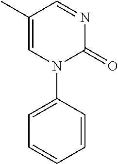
N1=CC(C)=CN(C2=CC=CC=C2)C1=O
